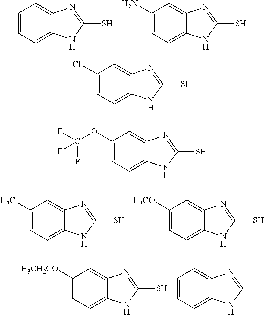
C1=CC=C2C(=C1)N=C(S)N2.C1(N)=CC=C2C(=C1)N=C(S)N2.C1(C)=CC=C2C(=C1)N=C(S)N2.C1([H3CO])=CC=C2C(=C1)N=C(S)N2.C1([H3CH2CO])=CC=C2C(=C1)N=C(S)N2.C1=CC=C2C(=C1)N=CN2.C1(Cl)=CC=C2C(=C1)N=C(S)N2.C1(OC(F)(F)F)=CC=C2C(=C1)N=C(S)N2
